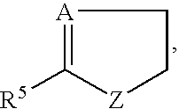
[A]1=C([R5])[Z]CC1
